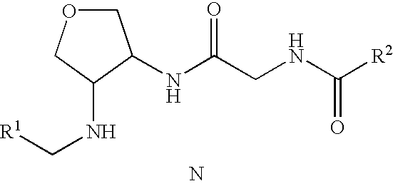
N.N(C(CNC([R2])=O)=O)C1COCC1NC[R1]
